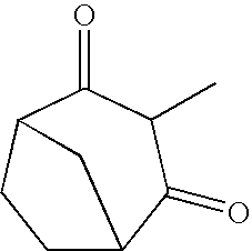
C1C2C(=O)C(C)C(=O)C(C1)C2
